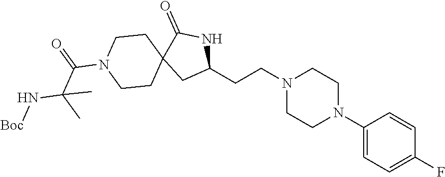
C1(N2CCN(CCC3NC(=O)C4(C3)CCN(C(C(N[Boc])(C)C)=O)CC4)CC2)=CC=C(F)C=C1
